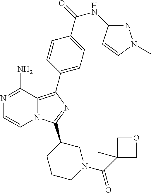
N12C(=C(C3=CC=C(C(=O)NC4=NN(C)C=C4)C=C3)N=C1C1CCCN(C(C3(C)COC3)=O)C1)C(N)=NC=C2
